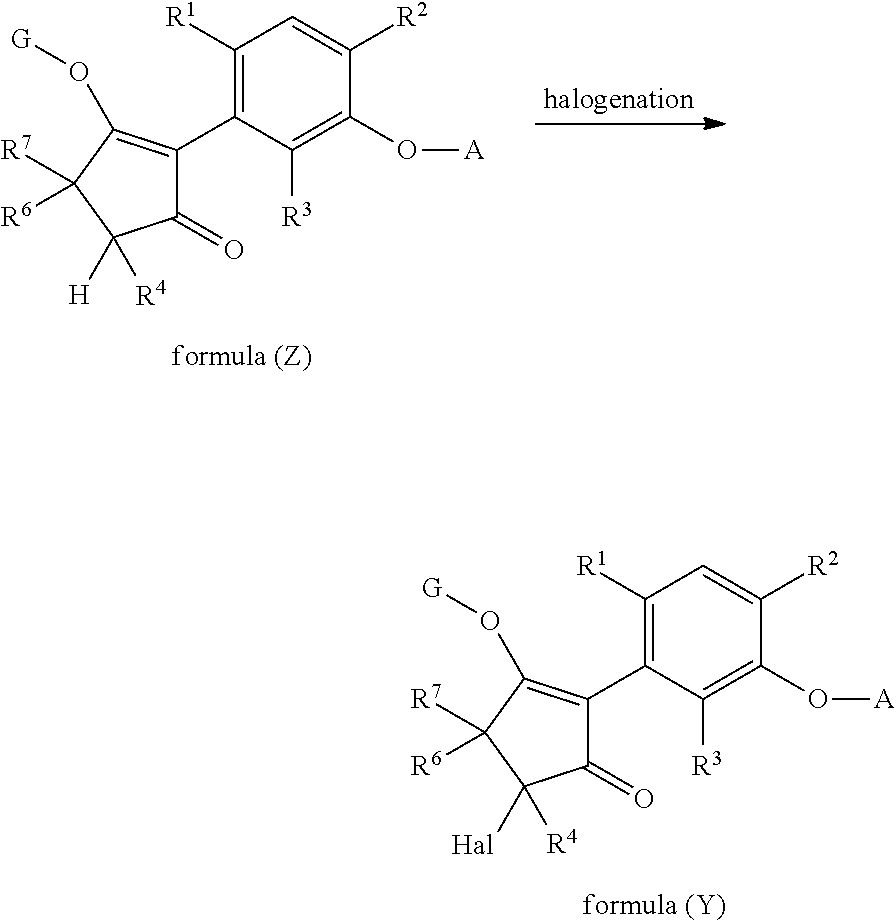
C1([R1])=C(C2=C(O[G])C([R7])([R6])C([R4])([H])C2=O)C([R3])=C(O[A])C([R2])=C1.C1([R1])=C(C2=C(O[G])C([R7])([R6])C([R4])([Hal])C2=O)C([R3])=C(O[A])C([R2])=C1
